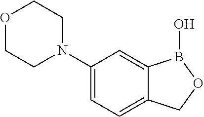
O1CCN(C2=CC=C3C(=C2)B(O)OC3)CC1
